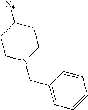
C1(CN2CCC([X4])CC2)=CC=CC=C1
